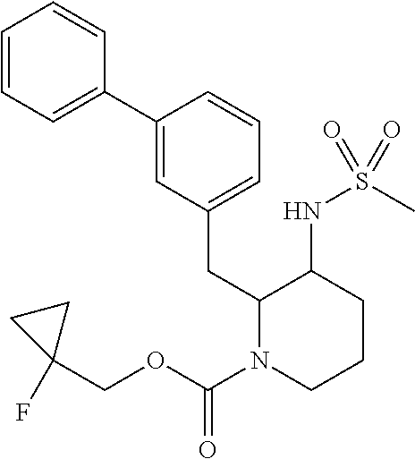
C1=CC=C(C2=CC(CC3N(C(=O)OCC4(F)CC4)CCCC3NS(C)(=O)=O)=CC=C2)C=C1
